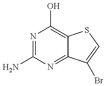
N1=C(N)N=C2C(=C1O)SC=C2Br
